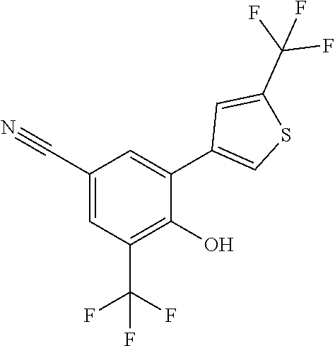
C1=C(C#N)C=C(C2=CSC(C(F)(F)F)=C2)C(O)=C1C(F)(F)F
